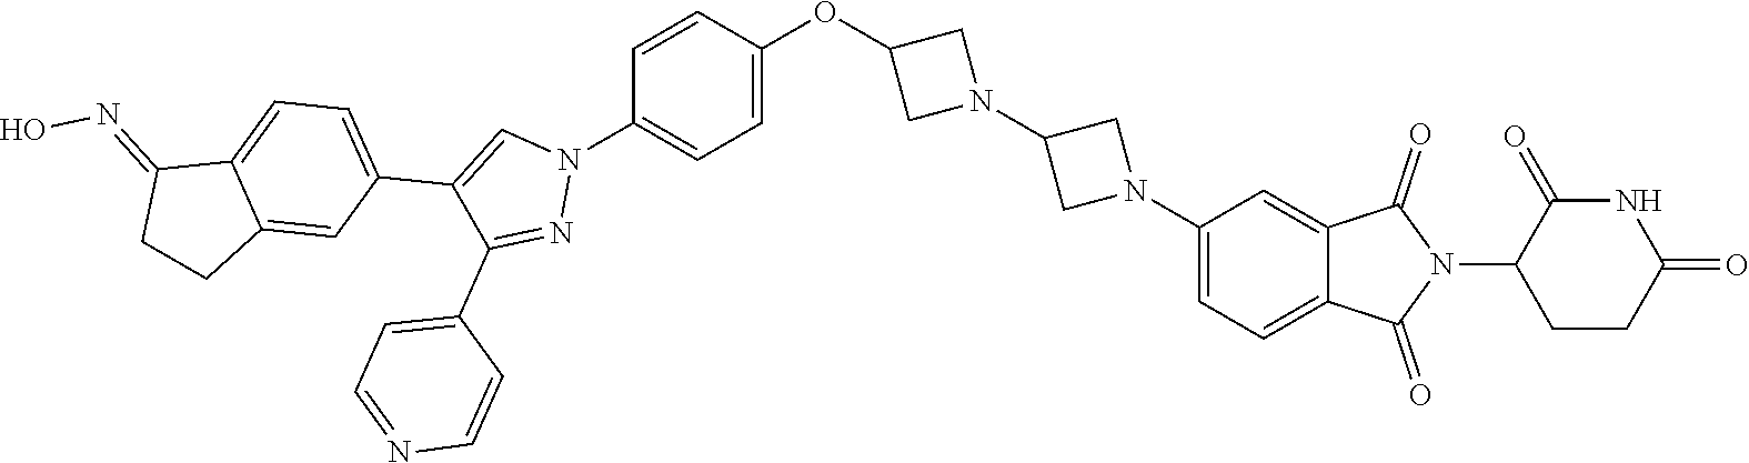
C1=C(N2CC(N3CC(OC4=CC=C(N5C=C(C6=CC=C7C(=C6)CCC7=NO)C(C6=CC=NC=C6)=N5)C=C4)C3)C2)C=C2C(=C1)C(=O)N(C1CCC(=O)NC1=O)C2=O
